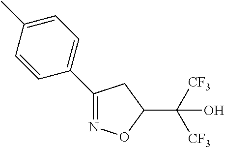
C1(C2=CC=C(C)C=C2)=NOC(C([CF3])([CF3])O)C1
